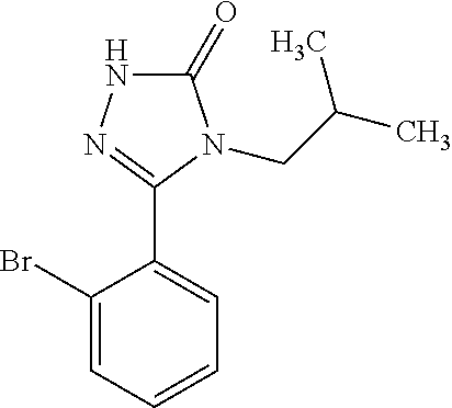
C1(Br)=CC=CC=C1C1=NNC(=O)N1CC(C)C
